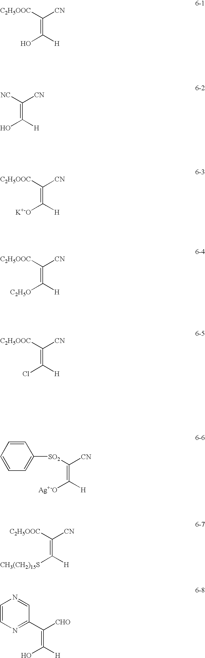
C(=C([H])O)([C2H5OOC])[CN].C(=C([H])O)([NC])[CN].C(=C([H])[K+-O])([C2H5OOC])[CN].C(=C([H])[C2H5O])([C2H5OOC])[CN].C(=C([H])Cl)([C2H5OOC])[CN].C(=C([H])[Ag+-O])([SO2]C1=CC=CC=C1)[CN].C(=C([H])[CH3(CH2)15S])([C2H5OOC])[CN].C(=C([H])O)(C1=NC=CN=C1)[CHO]
